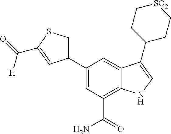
C1(C2=CSC(C([H])=O)=C2)=CC(C(N)=O)=C2C(=C1)C(C1CC[SO2]CC1)=CN2
